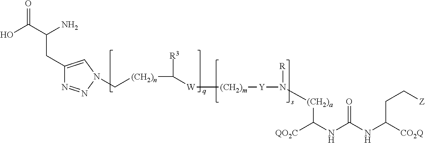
C1(CC(C(O)=O)N)=CN(C[(CH2)n]C([R3])[W][(CH2)m][Y]N([R])[(CH2)a]C([QO2C])NC(NC([CO2Q])CC[Z])=O)N=N1
